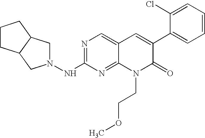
N1=C(NN2CC3C(C2)CCC3)N=C2C(=C1)C=C(C1=CC=CC=C1Cl)C(=O)N2CCOC
